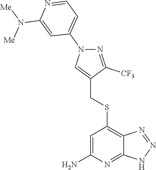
S(C1=C2C(=NC(N)=C1)NN=N2)CC1=CN(C2=CC=NC(N([Me])[Me])=C2)N=C1[CF3]
